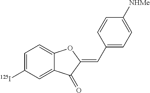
C1=C([125I])C=C2C(=C1)OC(=CC1=CC=C([NHMe])C=C1)C2=O
